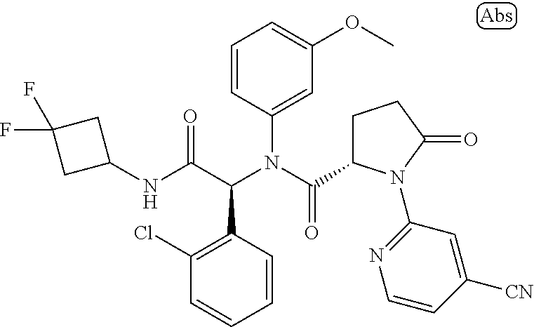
C1=CC(C(C(NC2CC(F)(F)C2)=O)N(C(=O)C2CCC(=O)N2C2=NC=CC([CN])=C2)C2=CC(OC)=CC=C2)=C(Cl)C=C1
